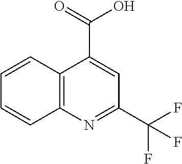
C12=C(N=C(C(F)(F)F)C=C1C(=O)O)C=CC=C2
